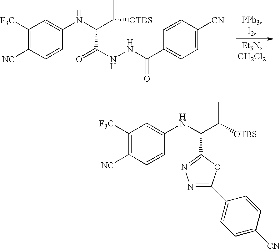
C1([F3C])=C([NC])C=CC(NC(C(NNC(C2=CC=C([CN])C=C2)=O)=O)C(C)[OTBS])=C1.C1([F3C])=C([NC])C=CC(NC(C2=NN=C(C3=CC=C([CN])C=C3)O2)C(C)[OTBS])=C1
